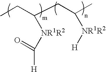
CCC(CC(C)[NR1R2][H])[NR1R2]C([H])=O
